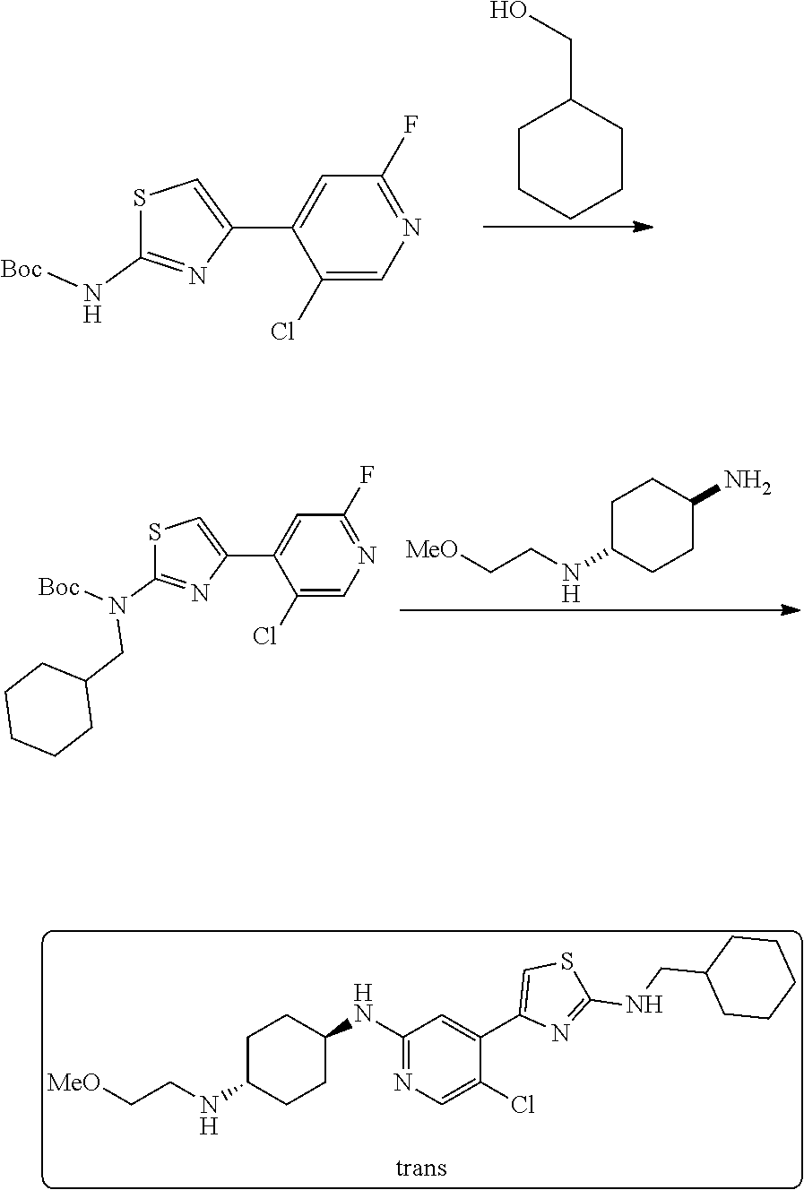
C1C(NCC[MeO])CCC(NC2=NC=C(Cl)C(C3=CSC(NCC4CCCCC4)=N3)=C2)C1.C1CCCCC1CO.C1=C(C2=CSC(N[Boc])=N2)C(Cl)=CN=C1F.C1C(NCC[MeO])CCC(N)C1.C1=C(C2=CSC(N([Boc])CC3CCCCC3)=N2)C(Cl)=CN=C1F
